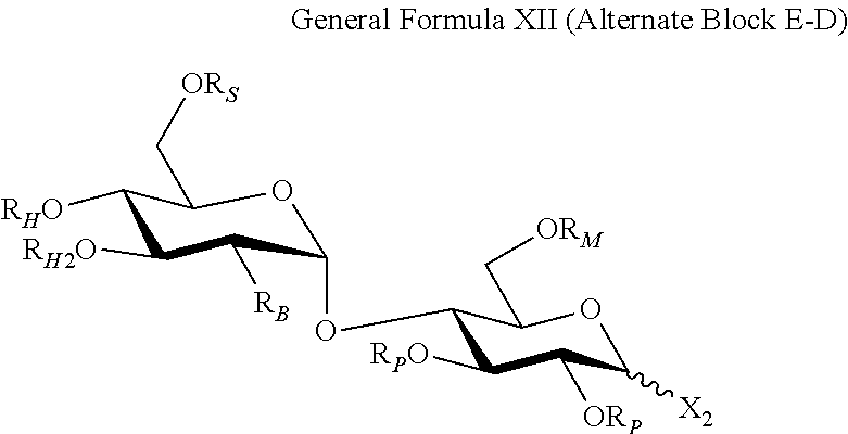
O(C1C([RPO])C([ORP])C([X2])OC1C[ORM])C1C([RB])C([RH2O])C([RHO])C(C[ORS])O1
